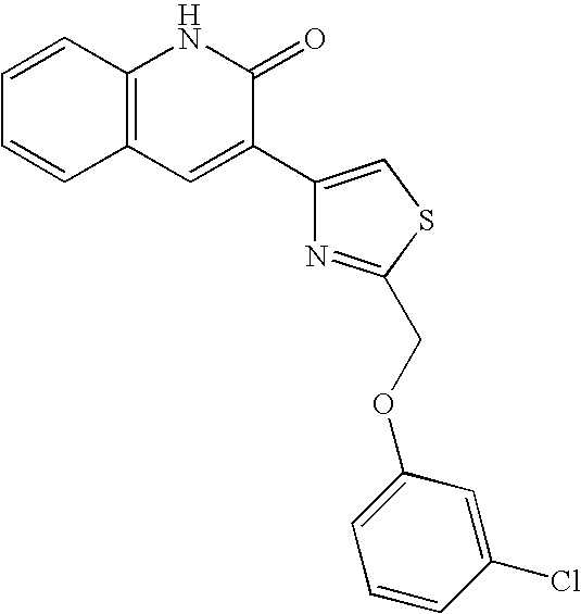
C1=CC2=C(C=C1)NC(=O)C(C1=CSC(COC3=CC=CC(Cl)=C3)=N1)=C2
